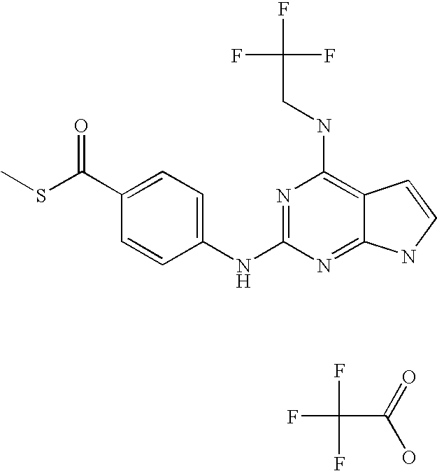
S(C(C1=CC=C(NC2=NC(NCC(F)(F)F)=C3C(=N2)NC=C3)C=C1)=O)C.O=C(O)C(F)(F)F
